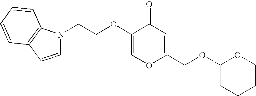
C1=C(OCCN2C=CC3=C2C=CC=C3)C(=O)C=C(COC2CCCCO2)O1
